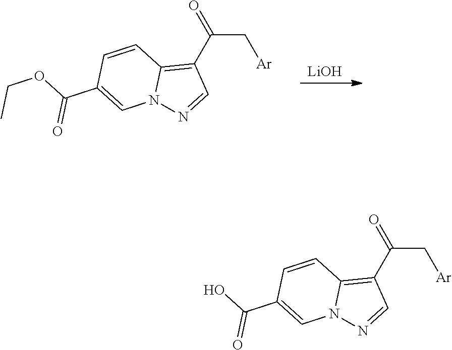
C(C[Ar])(C1=C2N(N=C1)C=C(C(OCC)=O)C=C2)=O.[LiOH].C(C[Ar])(C1=C2N(N=C1)C=C(C(O)=O)C=C2)=O
